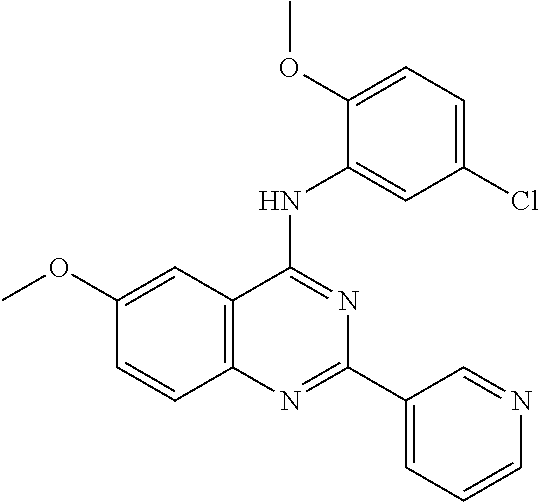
C1(OC)=CC2=C(C=C1)N=C(C1=CC=CN=C1)N=C2NC1=CC(Cl)=CC=C1OC
